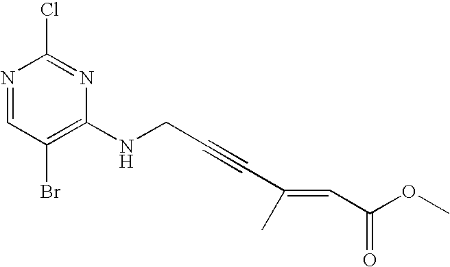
N1=CC(Br)=C(NCC#CC(C)=CC(OC)=O)N=C1Cl
